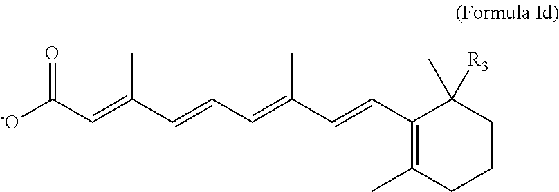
C(C=C(C=CC=C(C=CC1=C(C)CCCC1(C)[R3])C)C)([-O])=O
